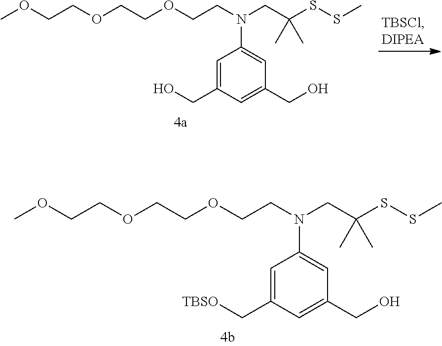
COCCOCCOCCN(CC(SSC)(C)C)C1=CC(CO)=CC(C[TBSO])=C1.COCCOCCOCCN(CC(SSC)(C)C)C1=CC(CO)=CC(CO)=C1
